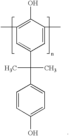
OC1=C(C)C=C(C(C)(C)C2=CC=C(O)C=C2)C=C1C
